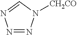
N1=NN([CH2CO])C=N1
